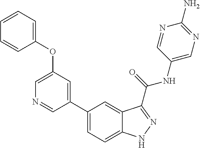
C1(OC2=CC=CC=C2)=CN=CC(C2=CC=C3C(=C2)C(C(NC2=CN=C(N)N=C2)=O)=NN3)=C1
